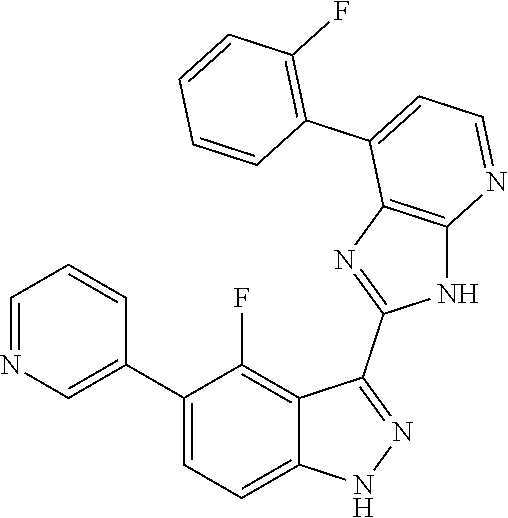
C1=NC=C(C2=CC=C3C(=C2F)C(C2=NC4=C(N2)N=CC=C4C2=C(F)C=CC=C2)=NN3)C=C1
